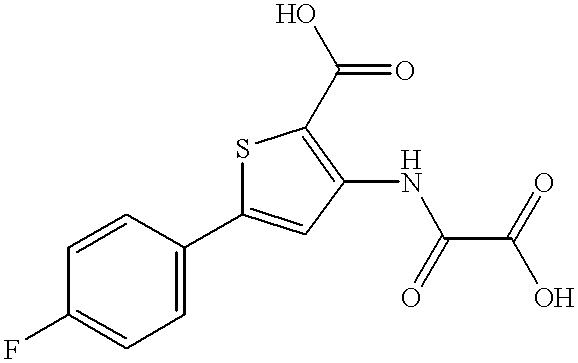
S1C(C2=CC=C(F)C=C2)=CC(NC(=O)C(=O)O)=C1C(=O)O
